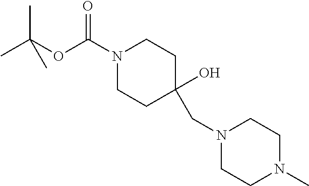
O=C(N1CCC(CN2CCN(C)CC2)(O)CC1)OC(C)(C)C
